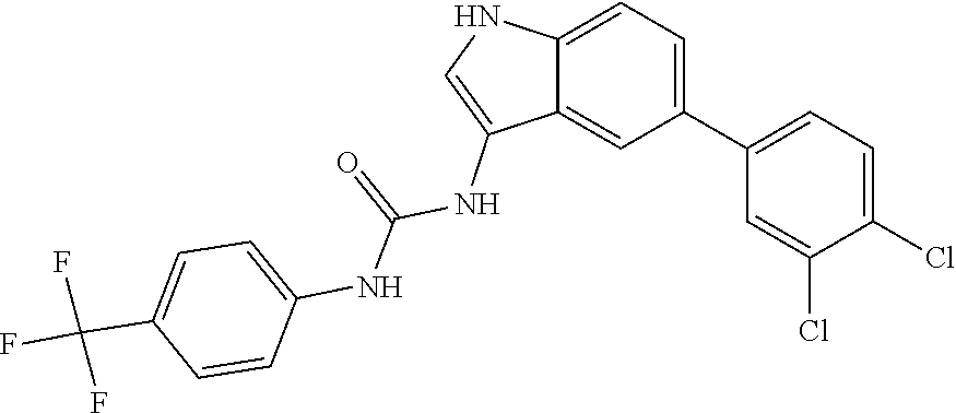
C1=C(C(F)(F)F)C=CC(NC(=O)NC2=CNC3=CC=C(C4=CC=C(Cl)C(Cl)=C4)C=C23)=C1
